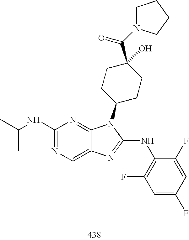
C1(NC(C)C)=NC=C2C(=N1)N(C1CCC(C(=O)N3CCCC3)(O)CC1)C(NC1=C(F)C=C(F)C=C1F)=N2
